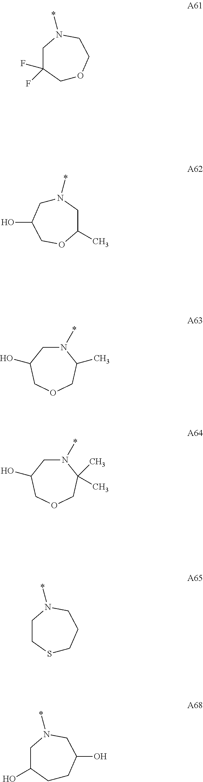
C1OCCN(*)CC1(F)F.N1(*)CC(O)COC(C)C1.N1(*)CC(O)COCC1C.S1CCCN(*)CC1.C1CC(O)CN(*)CC1O.N1(*)CC(O)COCC1(C)C
